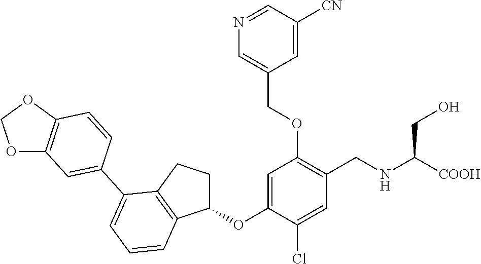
C1(OC2=CC(OCC3=CN=CC([CN])=C3)=C(CNC([COOH])CO)C=C2Cl)CCC2=C1C=CC=C2C1=CC2=C(OCO2)C=C1
